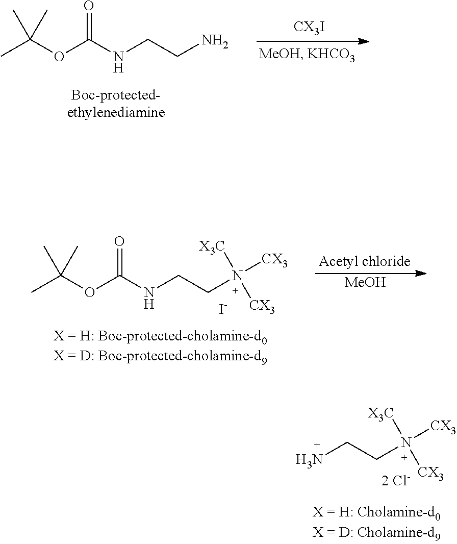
NCCN([CX3])([CX3])[X3C].N(CCN)C(OC(C)(C)C)=O.[MeOH].N(C(OC(C)(C)C)=O)CCN([CX3])([CX3])[X3C].[I-]
